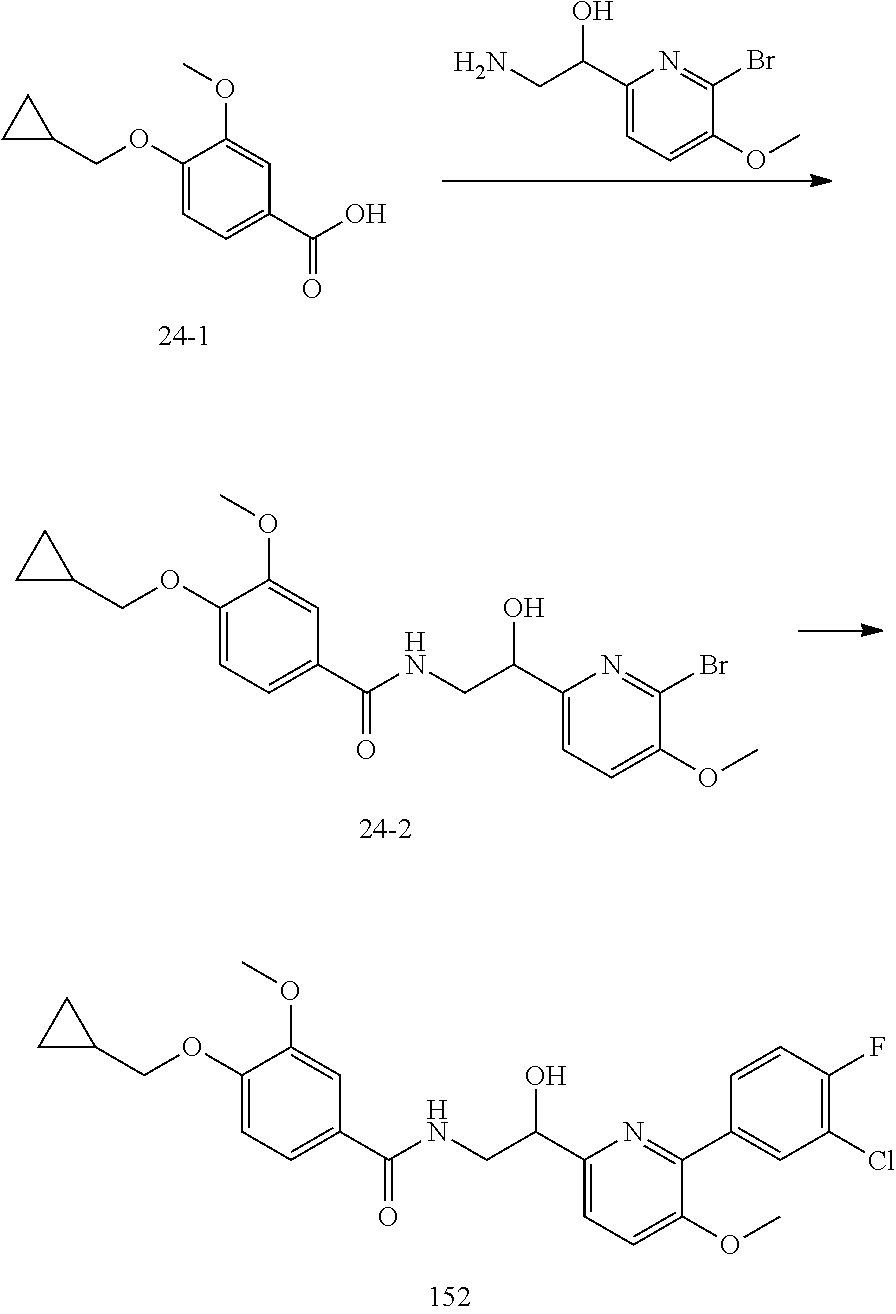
C1(OCC2CC2)=CC=C(C(=O)NCC(C2=CC=C(OC)C(Br)=N2)O)C=C1OC.C1(OCC2CC2)=CC=C(C(O)=O)C=C1OC.C1(C(CN)O)=CC=C(OC)C(Br)=N1.C1(OCC2CC2)=CC=C(C(=O)NCC(C2=CC=C(OC)C(C3=CC(Cl)=C(F)C=C3)=N2)O)C=C1OC
